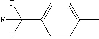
C1=C(C)C=CC(C(F)(F)F)=C1
